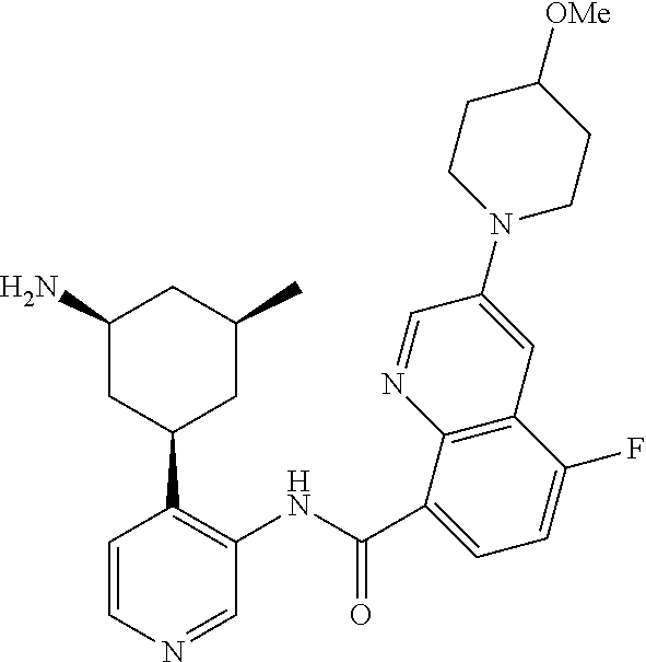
C1(N)CC(C2=C(NC(C3=CC=C(F)C4=C3N=CC(N3CCC([OMe])CC3)=C4)=O)C=NC=C2)CC(C)C1
